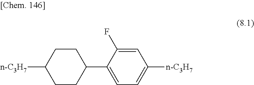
C1CC([n-C3H7])CCC1C1=CC=C([n-C3H7])C=C1F
